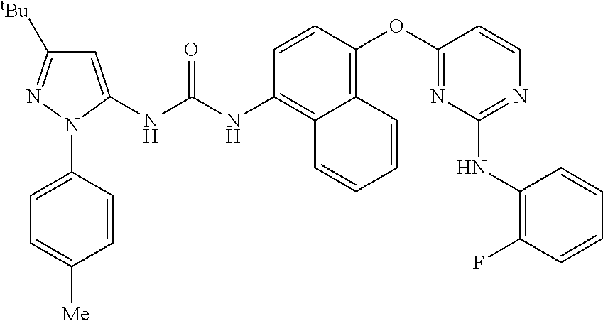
C1=CN=C(NC2=C(F)C=CC=C2)N=C1OC1=C2C(=C(NC(NC3=CC([tBu])=NN3C3=CC=C([Me])C=C3)=O)C=C1)C=CC=C2
